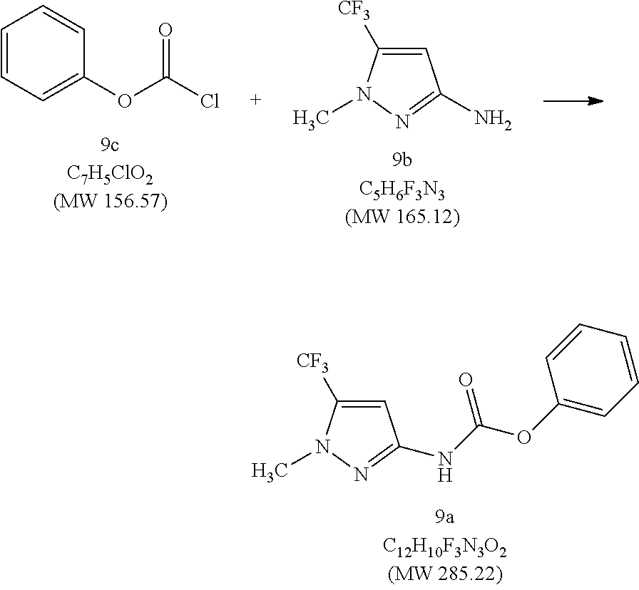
C1=CC=C(OC(Cl)=O)C=C1.C1([CF3])=CC(N)=NN1C.C1([CF3])=CC(NC(=O)OC2=CC=CC=C2)=NN1C
